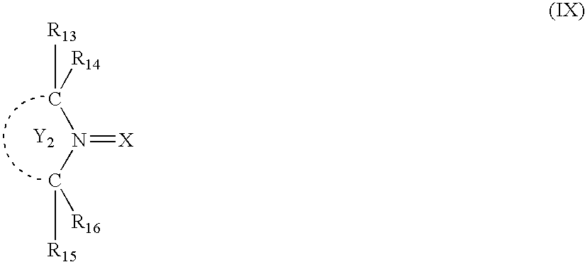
[R13]C(N(C([R15])[R16])=[X])[R14].[Y2]
